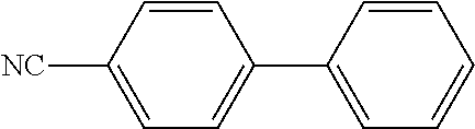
C1=C([NC])C=CC(C2=CC=CC=C2)=C1
